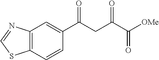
C12=C(C=CC(C(=O)CC(C([OMe])=O)=O)=C1)SC=N2
